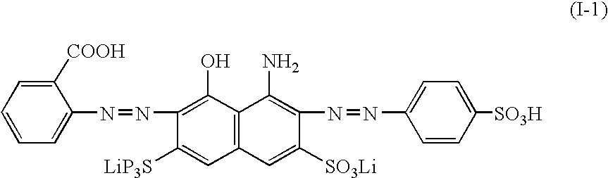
C1=C(N=NC2=C(O)C3=C(C=C2[LiP3S])C=C([SO3Li])C(N=NC2=CC=C([SO3H])C=C2)=C3N)C([COOH])=CC=C1
